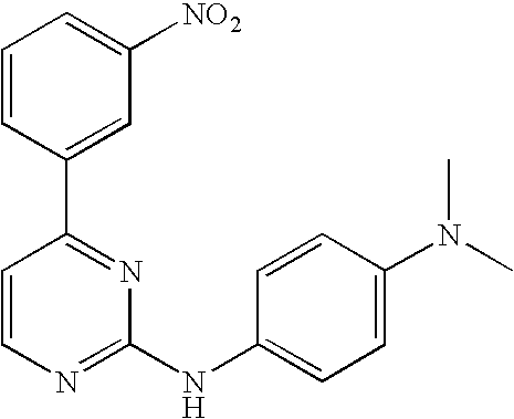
C1=CC(C2=NC(NC3=CC=C(N(C)C)C=C3)=NC=C2)=CC([NO2])=C1
